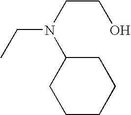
N(CC)(C1CCCCC1)CCO
